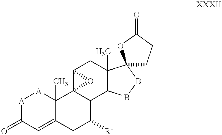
[A]1C(=O)C=C2C(C)([A]1)C13C(C([R1])C2)C2C(C)(CC1O3)C1(BB2)CCC(=O)O1
